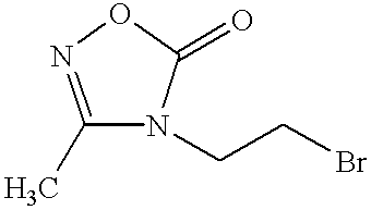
C1(C)=NOC(=O)N1CCBr
